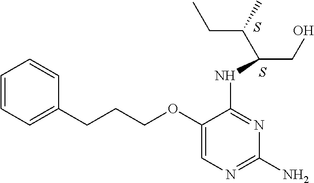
S.C1(OCCCC2=CC=CC=C2)=CN=C(N)N=C1NC(CO)C(CC)C.S
